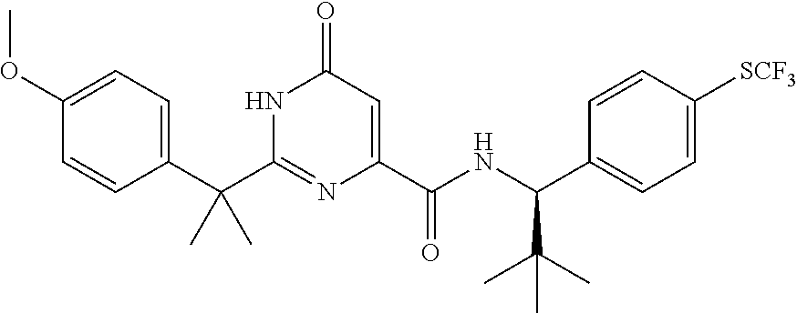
C(C1=CC=C(OC)C=C1)(C1=NC(C(NC(C2=CC=C([SCF3])C=C2)C(C)(C)C)=O)=CC(=O)N1)(C)C
